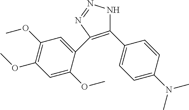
C1(C2=CC=C(N(C)C)C=C2)=C(C2=CC(OC)=C(OC)C=C2OC)N=NN1
